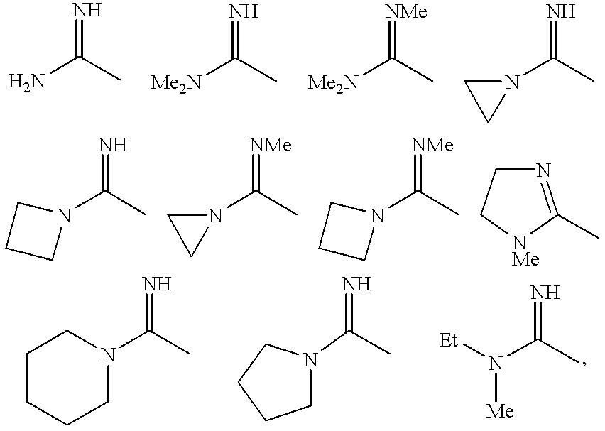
NC(C)=N.[Me2N]C(C)=N.[Me2N]C(C)=[NMe].C(C)(=N)N1CC1.C(C)(=N)N1CCC1.[NMe]=C(N1CC1)C.C(C)(=[NMe])N1CCC1.C1N=C(C)[NMe]C1.C1CCCN(C(C)=N)C1.N1(C(=N)C)CCCC1.[Et]N(C(C)=N)[Me]
